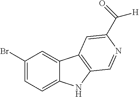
C1(Br)=CC=C2C(=C1)C1=C(N2)C=NC(C([H])=O)=C1
